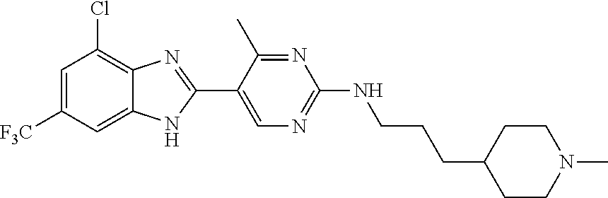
C1(Cl)=C2C(=CC([F3C])=C1)NC(C1=CN=C(NCCCC3CCN(C)CC3)N=C1C)=N2
